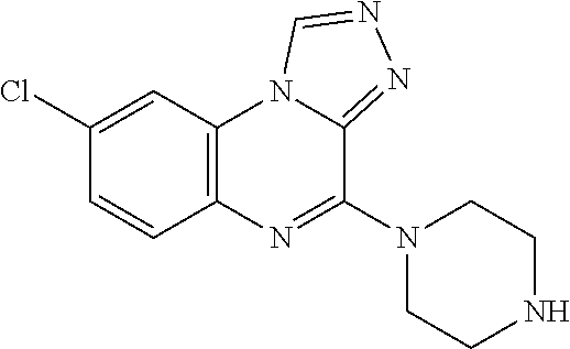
C12=C(C=C(Cl)C=C1)N1C(=NN=C1)C(N1CCNCC1)=N2
